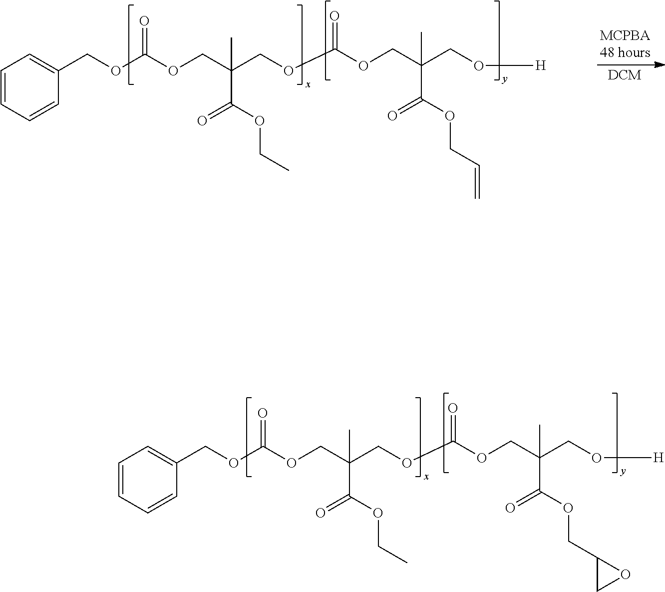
C1=CC=CC(COC(OCC(COC(OCC(CO[H])(C)C(OCC2CO2)=O)=O)(C(OCC)=O)C)=O)=C1.C1=CC=CC(COC(OCC(COC(OCC(CO[H])(C)C(OCC=C)=O)=O)(C(OCC)=O)C)=O)=C1
